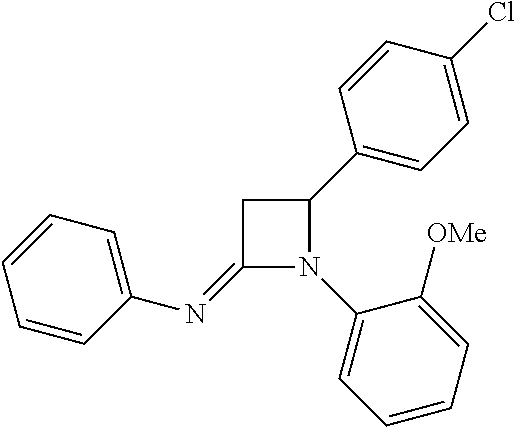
C1(=NC2=CC=CC=C2)N(C2=CC=CC=C2[OMe])C(C2=CC=C(Cl)C=C2)C1
